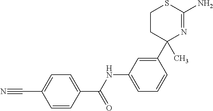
C1CC(C)(C2=CC(NC(C3=CC=C(C#N)C=C3)=O)=CC=C2)N=C(N)S1
